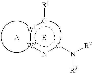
[W1](:[W2]ncN([R2])[R3])c[R1].B.[A]
